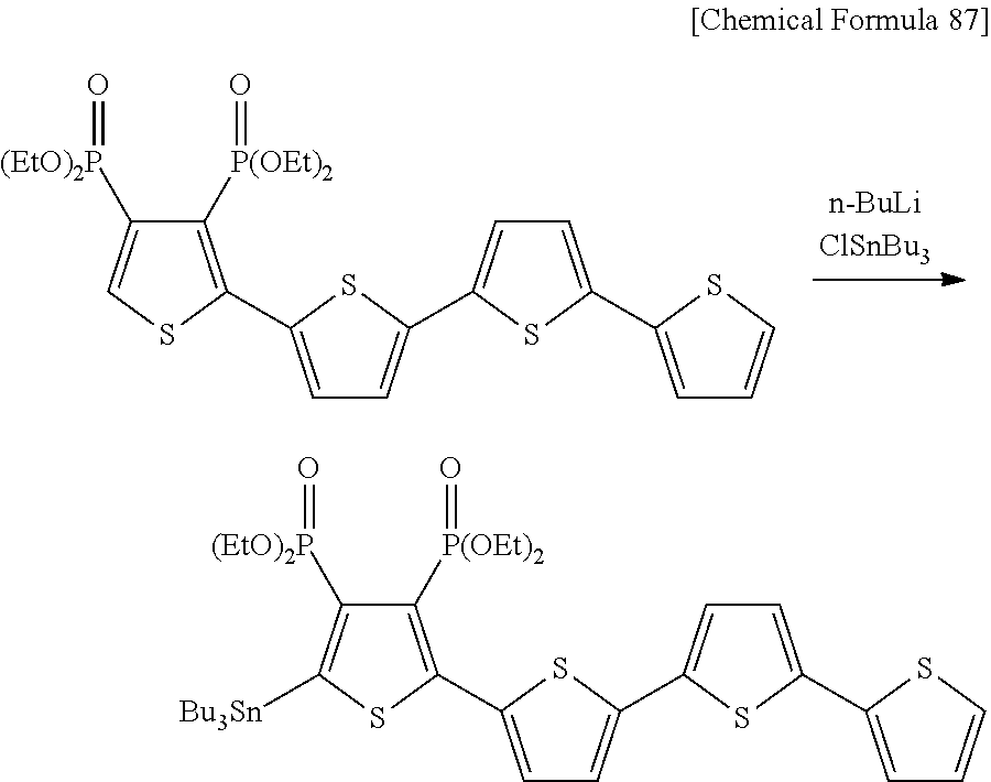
C1([P(OEt)2]=O)=C(C2=CC=C(C3=CC=C(C4=CC=CS4)S3)S2)SC=C1[(EtO)2P]=O.C1([P(OEt)2]=O)=C(C2=CC=C(C3=CC=C(C4=CC=CS4)S3)S2)SC([Bu3Sn])=C1[(EtO)2P]=O
